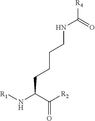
N([R1])C(C(=O)[R2])CCCCNC(=O)[R4]
